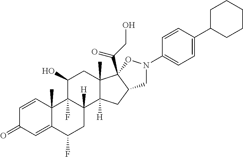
C1=CC2(C)C(=CC1=O)C(F)CC1([H])C2(F)C(O)CC2(C)C1([H])CC1C2(C(CO)=O)ON(C2=CC=C(C3CCCCC3)C=C2)C1
